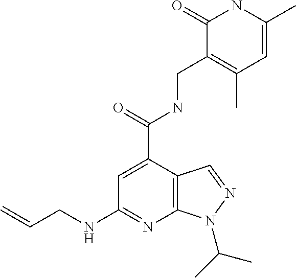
C1(=O)C(CNC(C2=CC(NCC=C)=NC3=C2C=NN3C(C)C)=O)=C(C)C=C(C)N1
